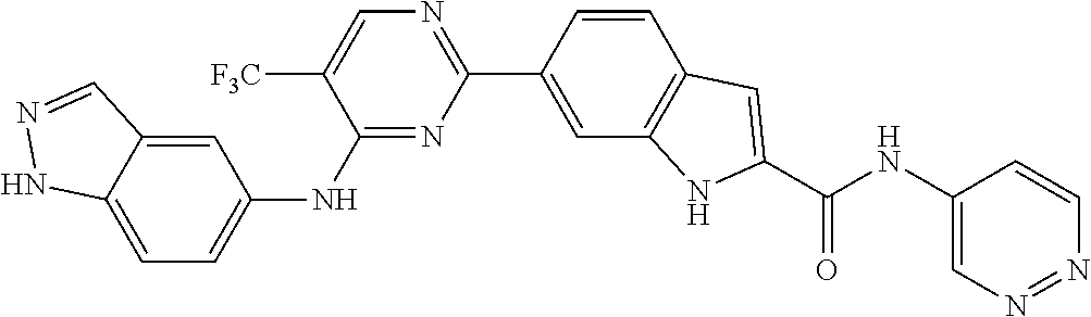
C1(NC2=CC=C3C(=C2)C=NN3)=NC(C2=CC3=C(C=C2)C=C(C(NC2=CN=NC=C2)=O)N3)=NC=C1[F3C]
